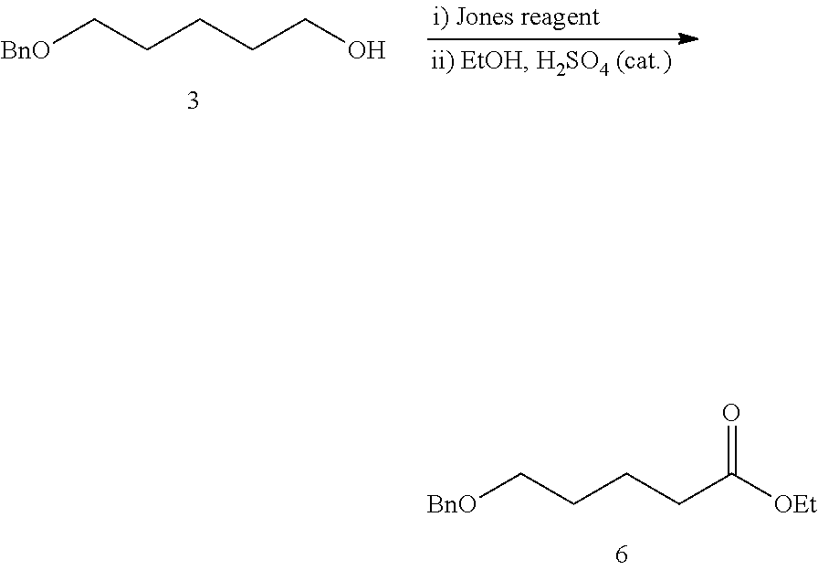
C(CCCCO)[BnO].C(CCC([OEt])=O)C[BnO]
